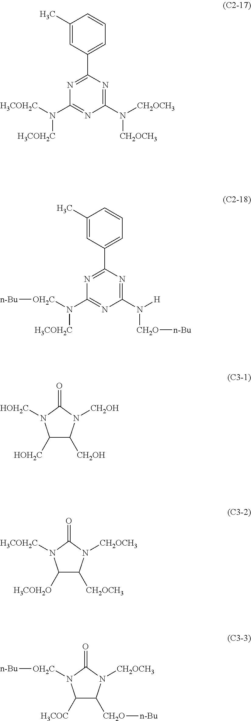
C1(C2=CC=CC(C)=C2)=NC(N([H3COH2C])[H3COH2C])=NC(N([CH2OCH3])[CH2OCH3])=N1.C1(C2=CC=CC(C)=C2)=NC(N([H3COH2C])[OH2C][n-Bu])=NC(N([CH2O][n-Bu])[H])=N1.C1([HOH2C])C([CH2OH])N([CH2OH])C(=O)N1[HOH2C].C1([H3COH2O])C([CH2OCH3])N([CH2OCH3])C(=O)N1[H3COH2C].C1([H3COC])C([CH2O][n-Bu])N([CH2OCH3])C(=O)N1[OH2C][n-Bu]
